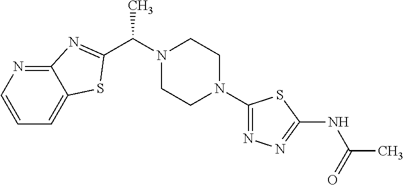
C(N1CCN(C2=NN=C(NC(=O)C)S2)CC1)(C)C1=NC2=NC=CC=C2S1
